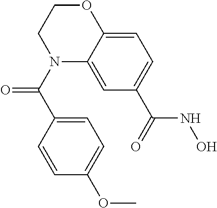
O1CCN(C(C2=CC=C(OC)C=C2)=O)C2=CC(C(=O)NO)=CC=C12
